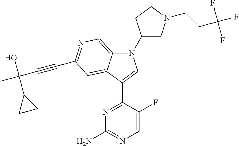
N1(C2CN(CCC(F)(F)F)CC2)C2=CN=C(C#CC(C)(O)C3CC3)C=C2C(C2=NC(N)=NC=C2F)=C1
